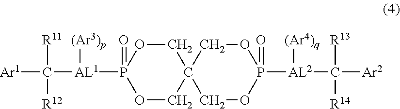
O=P1([AL1](C([Ar1])([R11])[R12])[(Ar3)p])OCC2(CO1)COP([AL2]([(Ar4)q])C([Ar2])([R13])[R14])(=O)OC2
